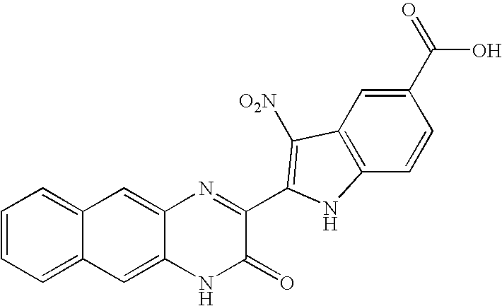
C1=C2C(=CC3=CC=CC=C13)N=C(C1=C([O2N])C3=C(C=CC(C(=O)O)=C3)N1)C(=O)N2
